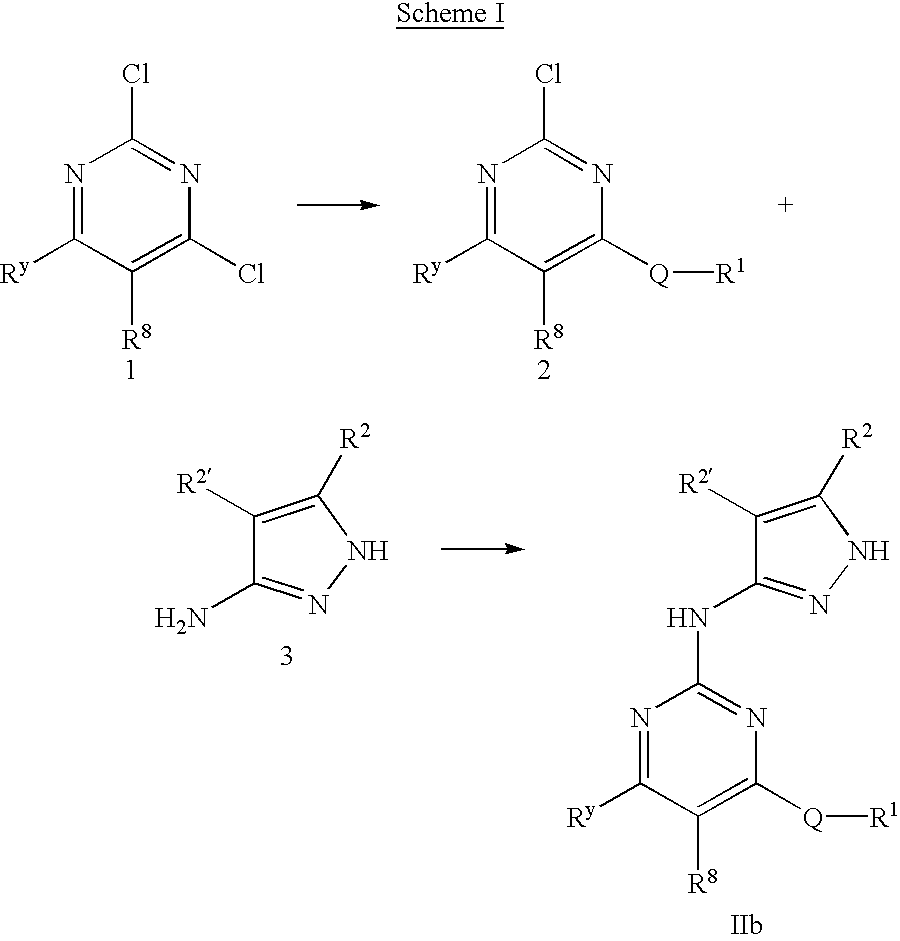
N1=C([Ry])C([R8])=C(Cl)N=C1Cl.N1=C([Ry])C([R8])=C([Q][R1])N=C1Cl.C1([R2])=C([R2])NN=C1NC1=NC([Q][R1])=C([R8])C([Ry])=N1.C1([R2])=C([R2])NN=C1N
